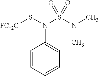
C1=CC=CC=C1N(S[FCl2C])S(N(C)C)(=O)=O
